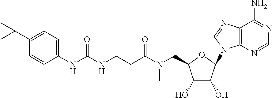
C1(O)C(N2C3=C(C(N)=NC=N3)N=C2)OC(CN(C)C(CCNC(NC2=CC=C(C(C)(C)C)C=C2)=O)=O)C1O
